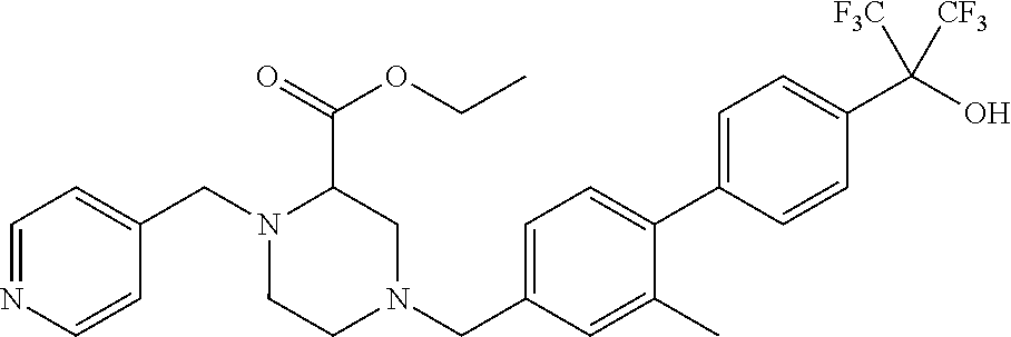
C1=NC=CC(CN2CCN(CC3=CC=C(C4=CC=C(C(O)([CF3])[CF3])C=C4)C(C)=C3)CC2C(=O)OCC)=C1
